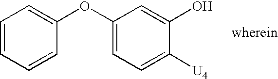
C1=CC=CC(OC2=CC=C([U4])C(O)=C2)=C1
